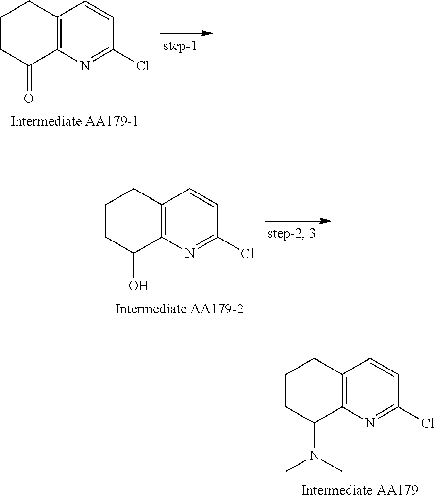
C1CC(N(C)C)C2=C(C1)C=CC(Cl)=N2.C1CC(=O)C2=C(C1)C=CC(Cl)=N2.C1CC(O)C2=C(C1)C=CC(Cl)=N2
